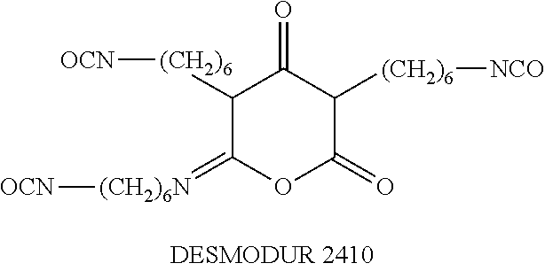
C1([(CH2)6][OCN])C(=[(CH2)6N][OCN])OC(=O)C([(CH2)6][NCO])C1=O
